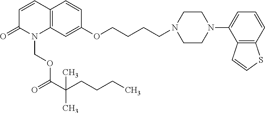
C1=CC2=C(N(COC(=O)C(CCCC)(C)C)C1=O)C=C(OCCCCN1CCN(C3=CC=CC4=C3C=CS4)CC1)C=C2
